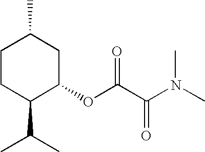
C1(OC(C(N(C)C)=O)=O)CC(C)CCC1C(C)C
